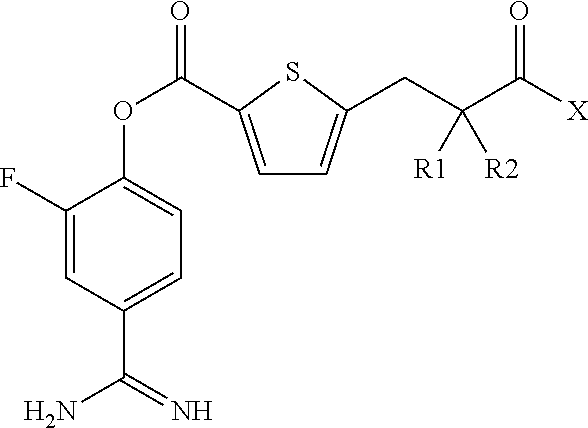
C1(F)=CC(C(=N)N)=CC=C1OC(=O)C1=CC=C(CC(C([X])=O)([R1])[R2])S1
